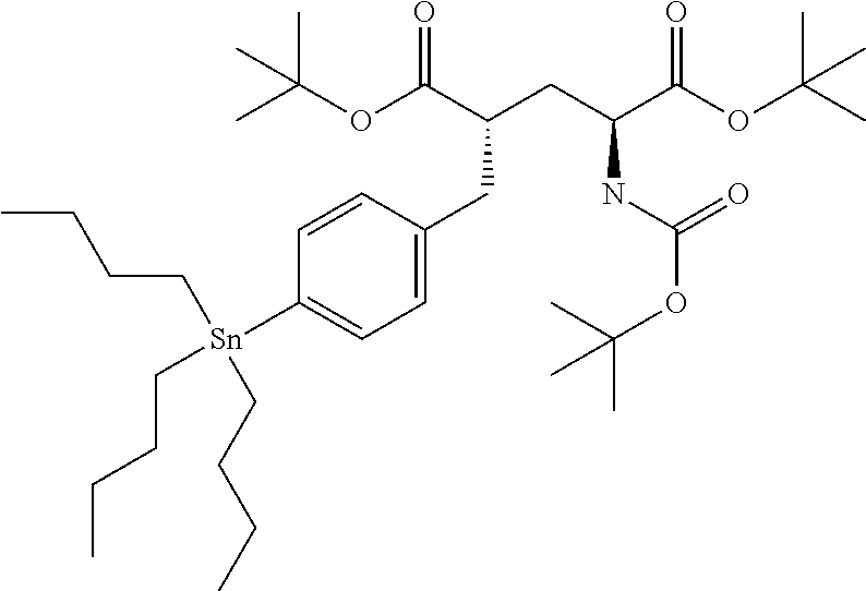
O(C(C(CC(C(OC(C)(C)C)=O)NC(OC(C)(C)C)=O)CC1=CC=C([Sn](CCCC)(CCCC)CCCC)C=C1)=O)C(C)(C)C
